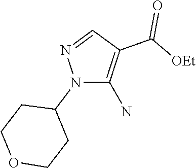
C1(C([OEt])=O)=C(N)N(C2CCOCC2)N=C1
